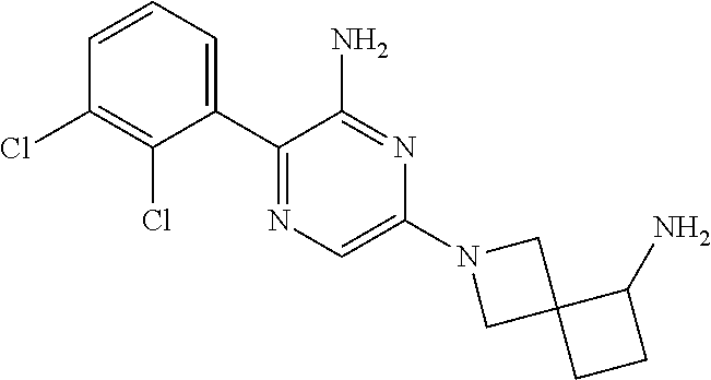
C1=CC=C(C2=NC=C(N3CC4(C3)CCC4N)N=C2N)C(Cl)=C1Cl
